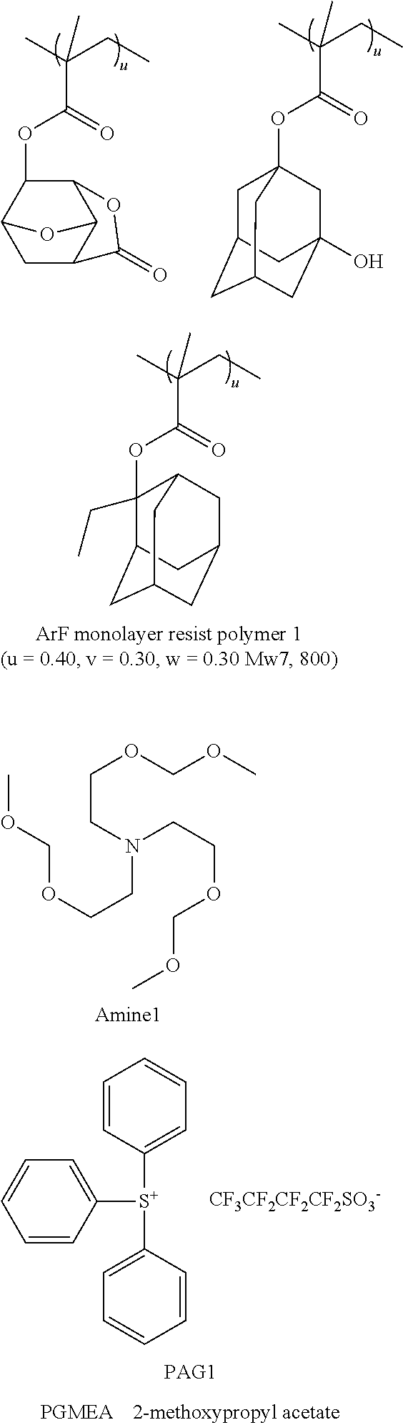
C(OCCN(CCOCOC)CCOCOC)OC.C1C2C3C(C(OC(C(C)(CC)C)=O)C1O3)OC2=O.O(C(C(C)(CC)C)=O)C12CC3CC(CC(O)(C1)C3)C2.O(C(C(C)(CC)C)=O)C1(CC)C2CC3CC(CC1C3)C2.C1=CC=CC([S+](C2=CC=CC=C2)C2=CC=CC=C2)=C1.[CF3CF2CF2CF2SO3-]
